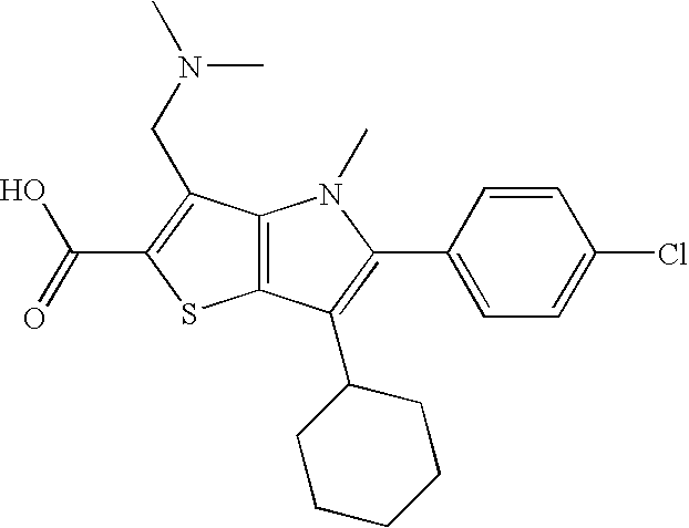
C12=C(C(C3CCCCC3)=C(C3=CC=C(Cl)C=C3)N1C)SC(C(=O)O)=C2CN(C)C
